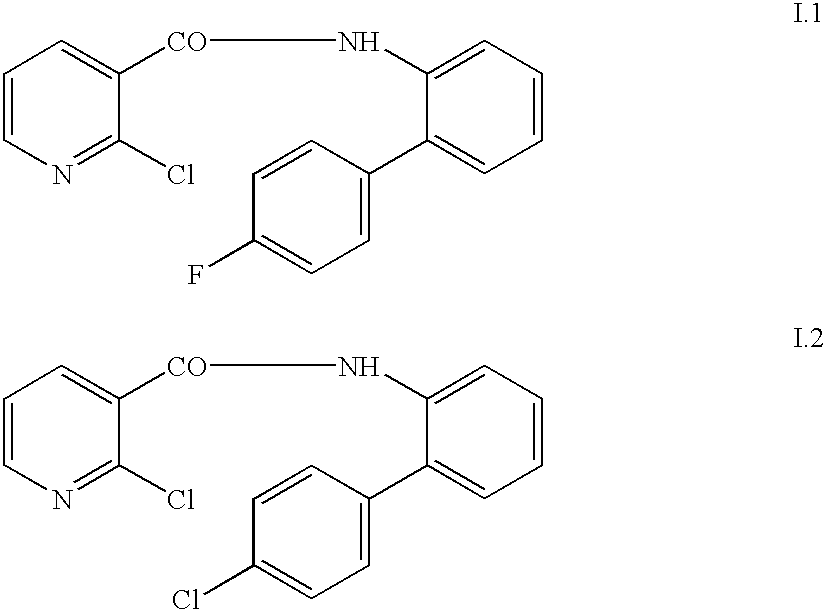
C1=CN=C(Cl)C([CO]NC2=CC=CC=C2C2=CC=C(F)C=C2)=C1.C1=CN=C(Cl)C([CO]NC2=CC=CC=C2C2=CC=C(Cl)C=C2)=C1
